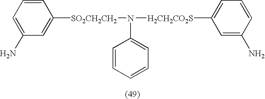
C1(N)=CC=CC([SO2CH2CH2]N([H2CH2CO2S]C2=CC=CC(N)=C2)C2=CC=CC=C2)=C1
